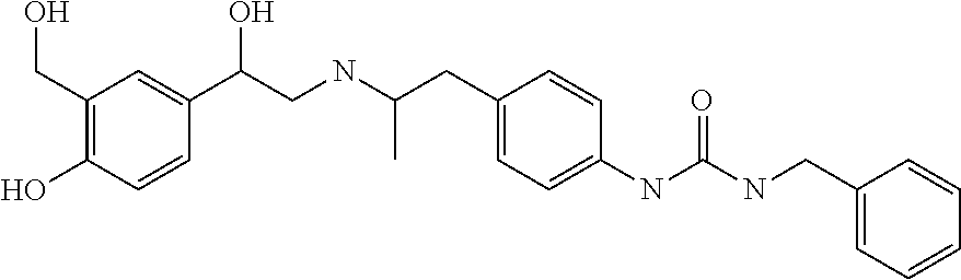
C1(CO)=C(O)C=CC(C(CNC(CC2=CC=C(NC(NCC3=CC=CC=C3)=O)C=C2)C)O)=C1
